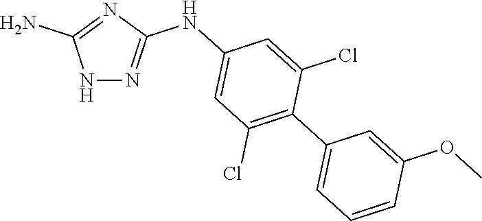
N1N=C(NC2=CC(Cl)=C(C3=CC=CC(OC)=C3)C(Cl)=C2)N=C1N
